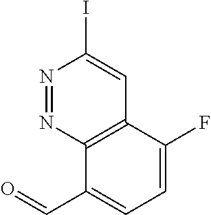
N1=NC2=C(C=C1I)C(F)=CC=C2C=O
